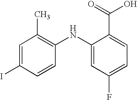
C1=C(I)C=CC(NC2=CC(F)=CC=C2C(=O)O)=C1C
